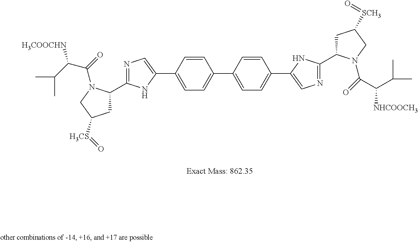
C1=CC(C2=CN=C(C3CC([H3CS]=O)CN3C(C(C(C)C)[H3COOCHN])=O)N2)=CC=C1C1=CC=C(C2=CN=C(C3CC([SCH3]=O)CN3C(=O)C(C(C)C)[NHCOOCH3])N2)C=C1
